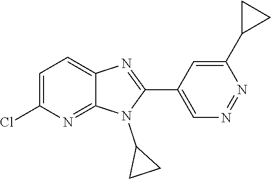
C1=C(Cl)N=C2C(=C1)N=C(C1=CN=NC(C3CC3)=C1)N2C1CC1
